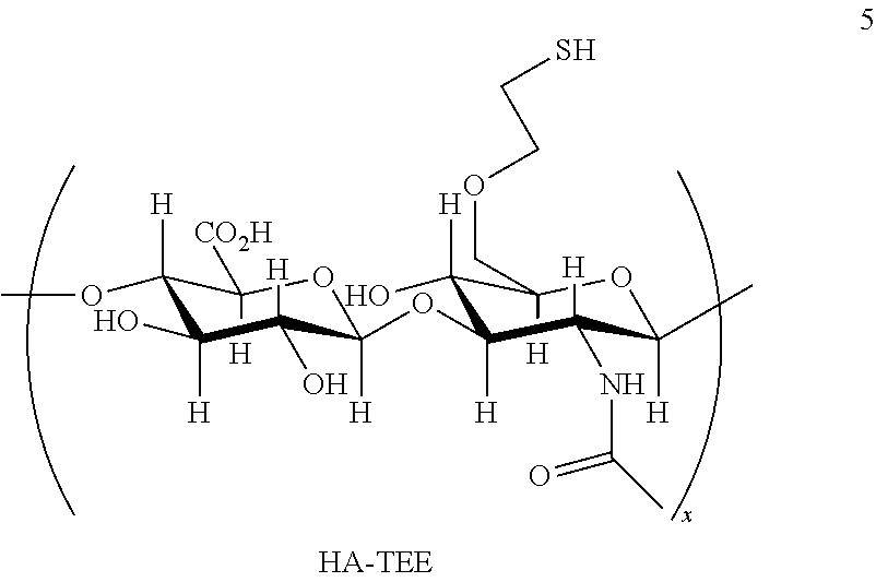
C1([H])(OC)C([H])([CO2H])OC(OC2([H])C(O)([H])C([H])(COCCS)OC([H])(C)C2([H])NC(C)=O)([H])C([H])(O)C1([H])O
